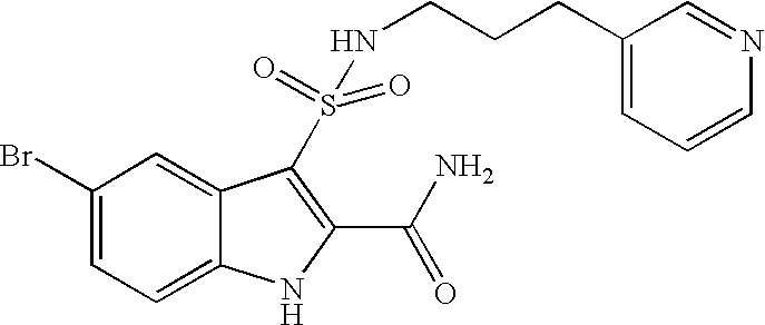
C1(Br)=CC=C2C(=C1)C(S(=O)(NCCCC1=CC=CN=C1)=O)=C(C(N)=O)N2
